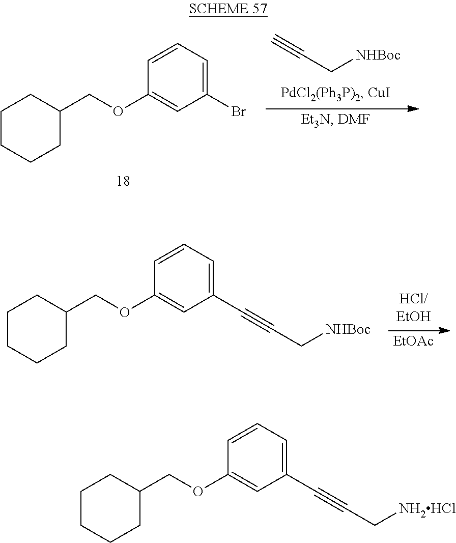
C#CC[NHBoc].C1(COC2=CC(Br)=CC=C2)CCCCC1.C1(COC2=CC(C#CC[NHBoc])=CC=C2)CCCCC1.[EtOAc].C1(COC2=CC(C#CC[NH2HCl])=CC=C2)CCCCC1
